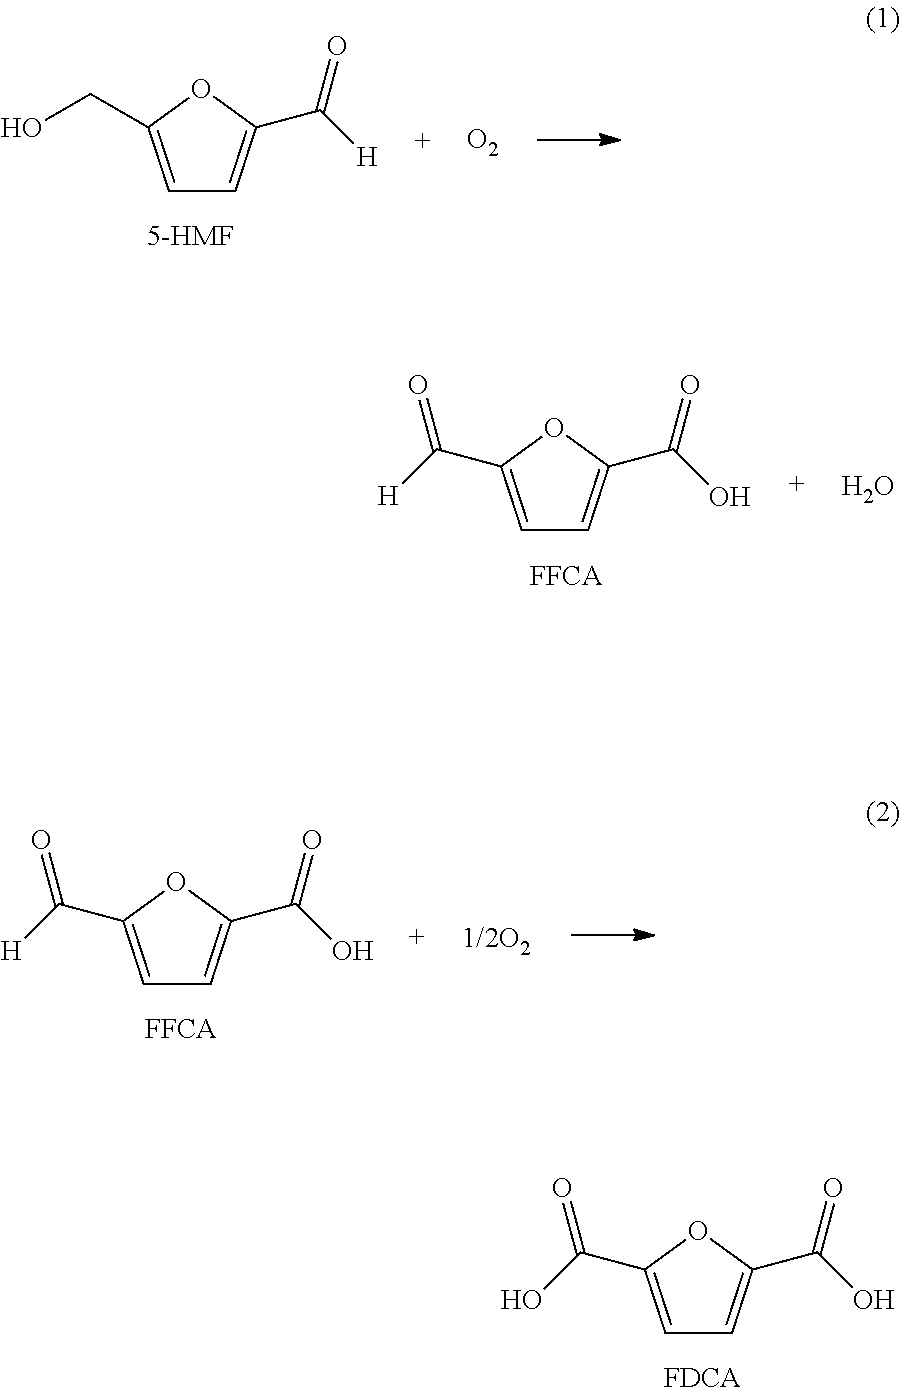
C1=C(CO)OC(C([H])=O)=C1.[O2].C1=C(C(O)=O)OC(C(O)=O)=C1.C1=C(C([H])=O)OC(C(O)=O)=C1.O.C1=C(C([H])=O)OC(C(O)=O)=C1
